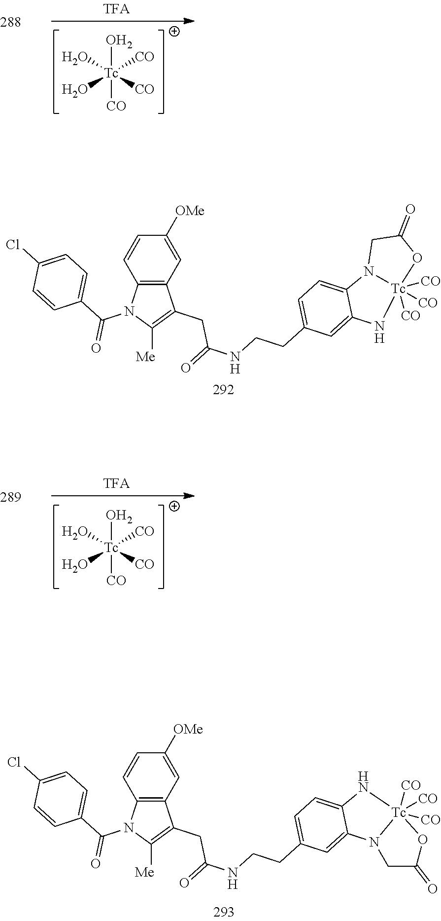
[Tc](O)([CO])(O)(O)([CO])[CO].C1=CC2=C(C=C1[OMe])C(CC(NCCC1=CC=C3C(=C1)N[Tc]1([CO])([CO])([CO])N3CC(=O)O1)=O)=C([Me])N2C(C1=CC=C(Cl)C=C1)=O.[Tc](O)([CO])(O)(O)([CO])[CO].C1=CC2=C(C=C1[OMe])C(CC(NCCC1=CC=C3C(=C1)N1[Tc]([CO])([CO])([CO])(N3)OC(=O)C1)=O)=C([Me])N2C(C1=CC=C(Cl)C=C1)=O
